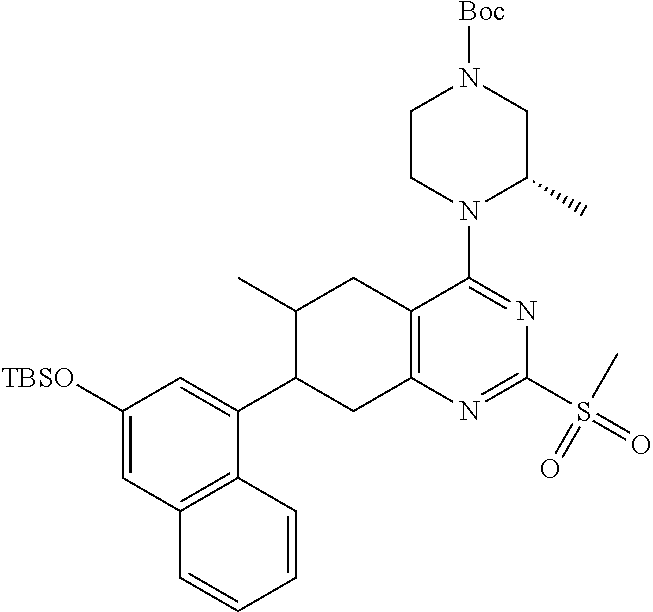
C1([TBSO])=CC2=C(C(C3CC4=C(CC3C)C(N3C(C)CN([Boc])CC3)=NC(S(C)(=O)=O)=N4)=C1)C=CC=C2
